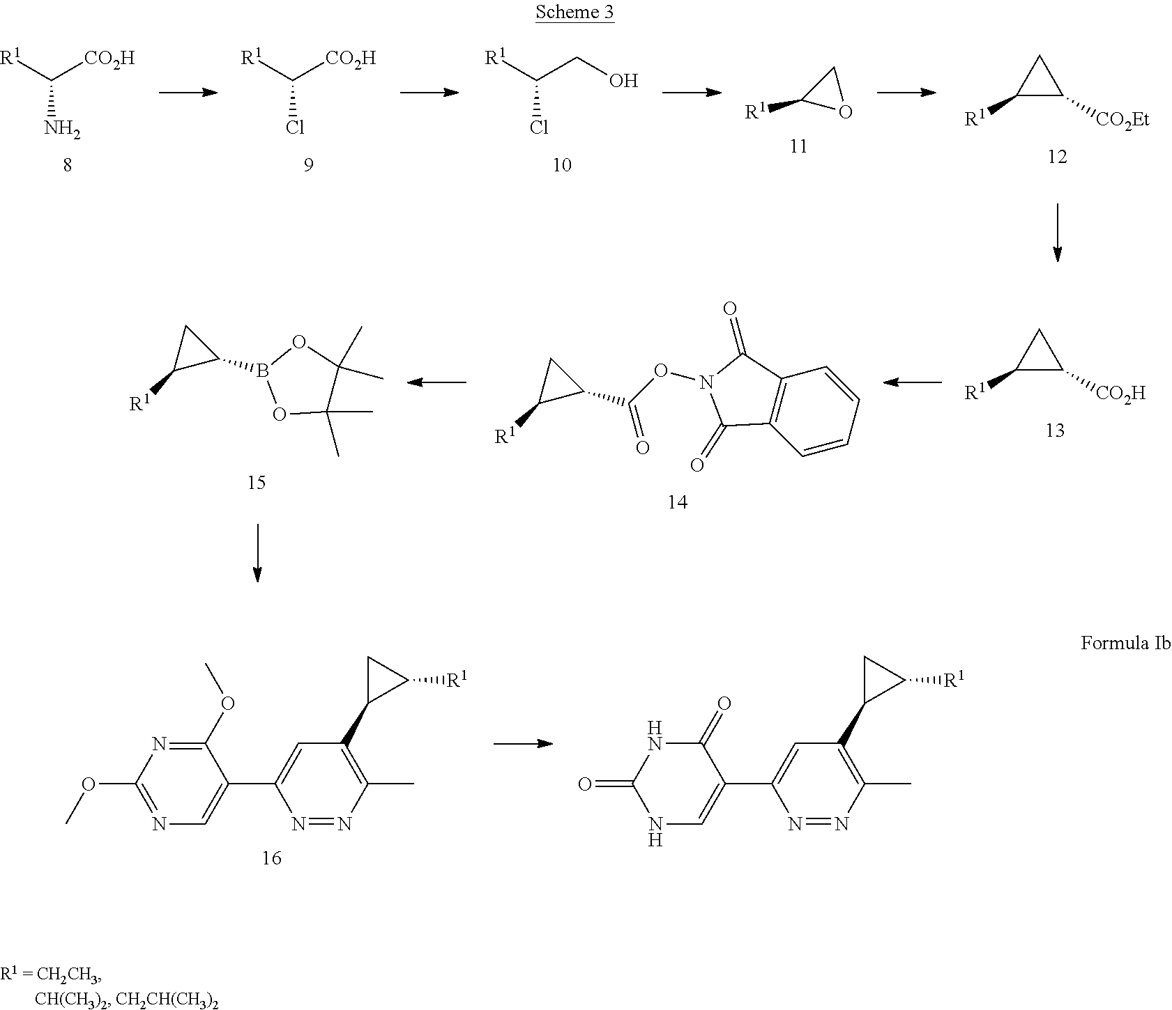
[R1]C1C([CO2Et])C1.[R1]C([CO2H])N.[R1]C([CO2H])Cl.[R1]C(CO)Cl.[R1]C1OC1.[R1]C1C([CO2H])C1.[R1]C1C(C(ON2C(=O)C3=C(C2=O)C=CC=C3)=O)C1.[R1]C1C(B2OC(C)(C)C(C)(C)O2)C1.N1=C(OC)C(C2=CC(C3C([R1])C3)=C(C)N=N2)=CN=C1OC.N1C(=O)NC=C(C2=CC(C3C([R1])C3)=C(C)N=N2)C1=O
